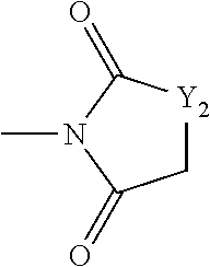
C1C(=O)N(C)C(=O)[Y2]1
